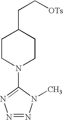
C1CN(C2=NN=NN2C)CCC1CC[OTs]
